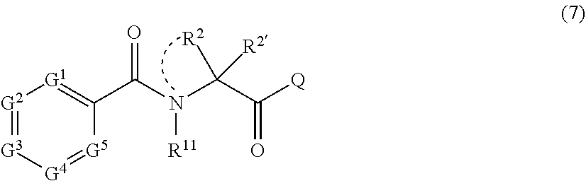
[G2]1=[G3][G4]=[G5]C(C(N([R11])C(C(=O)[Q])([R2])[R2])=O)=[G1]1
